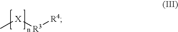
C[X][R3][R4]
